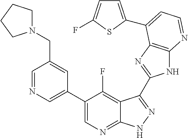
C1=NC=C(C2=CN=C3C(=C2F)C(C2=NC4=C(N2)N=CC=C4C2=CC=C(F)S2)=NN3)C=C1CN1CCCC1
